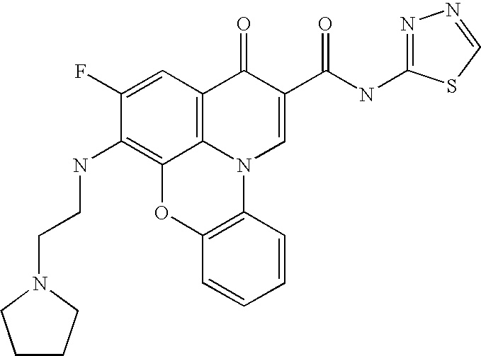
C12=C(NCCN3CCCC3)C(F)=CC3=C1N(C1=C(O2)C=CC=C1)C=C(C(NC1=NN=CS1)=O)C3=O
